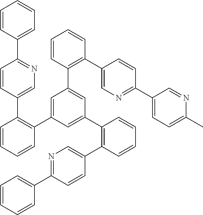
C1=CC(C2=NC=C(C3=C(C4=CC(C5=C(C6=CN=C(C7=CC=C(C)N=C7)C=C6)C=CC=C5)=CC(C5=C(C6=CN=C(C7=CC=CC=C7)C=C6)C=CC=C5)=C4)C=CC=C3)C=C2)=CC=C1
